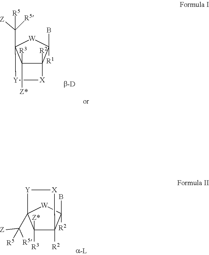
C1([R3])([Z*])C2([R2])C([R1])(B)[W]C1(C([Z])([R5])[R5])[Y][X]2.C1([Z*])([R3])C2([R2])C([R2])(B)[W]C1(C([R5])([R5])[Z])[Y][X]C2
